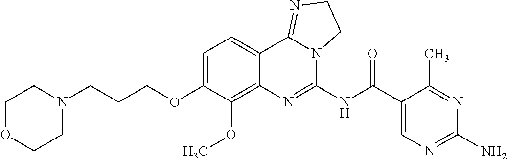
C1OCCN(CCCOC2=CC=C3C(=C2OC)N=C(NC(C2=CN=C(N)N=C2C)=O)N2C3=NCC2)C1
